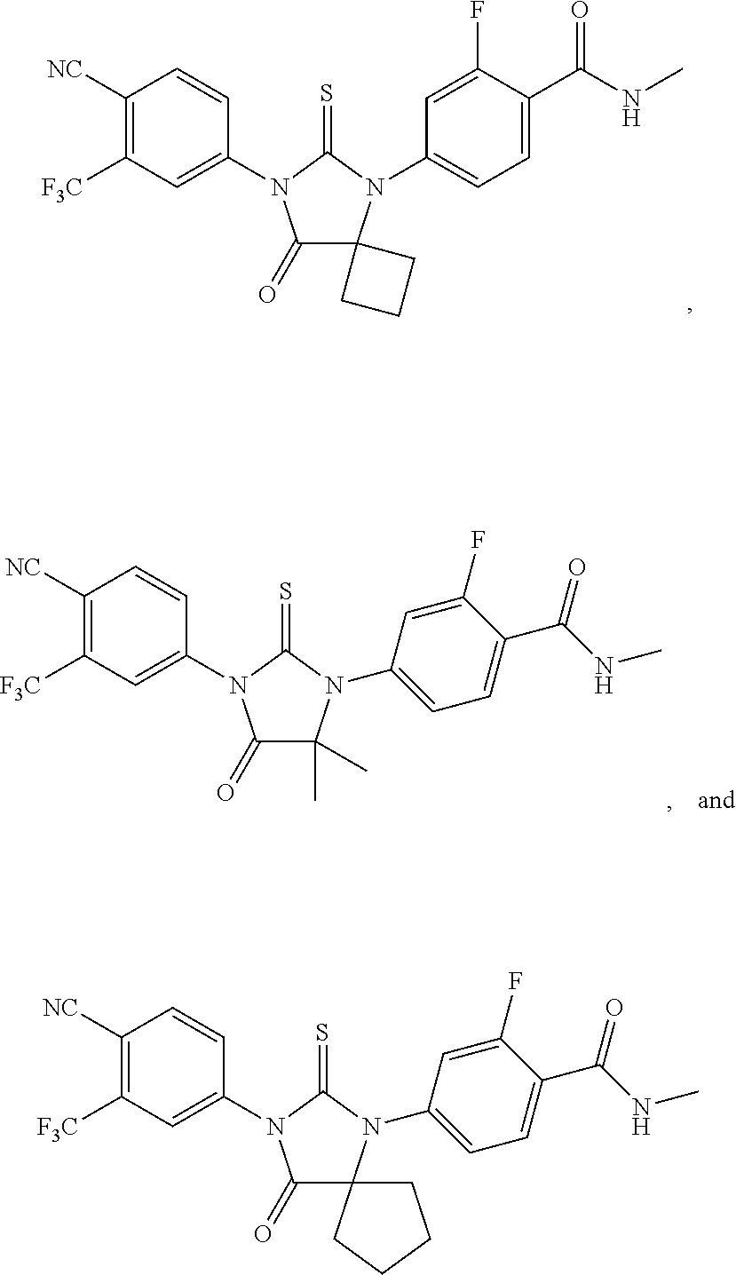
C1([NC])=C([F3C])C=C(N2C(=O)C3(N(C4=CC=C(C(NC)=O)C(F)=C4)C2=S)CCC3)C=C1.C1([NC])=C([F3C])C=C(N2C(=O)C3(N(C4=CC=C(C(NC)=O)C(F)=C4)C2=S)CCCC3)C=C1.C1([NC])=C([F3C])C=C(N2C(=O)C(C)(C)N(C3=CC=C(C(NC)=O)C(F)=C3)C2=S)C=C1
